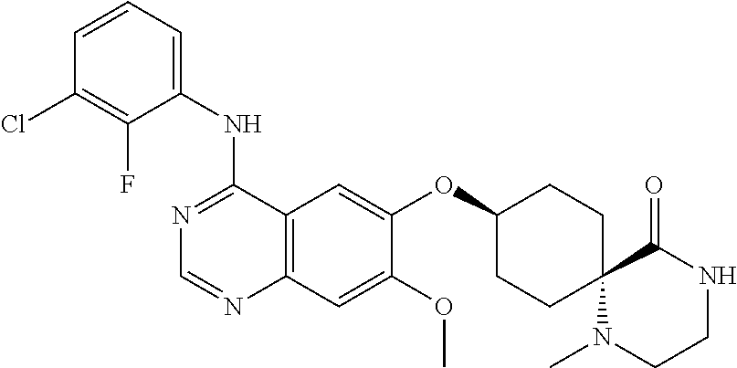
N1=C(NC2=CC=CC(Cl)=C2F)C2=C(N=C1)C=C(OC)C(OC1CCC3(CC1)N(C)CCNC3=O)=C2
